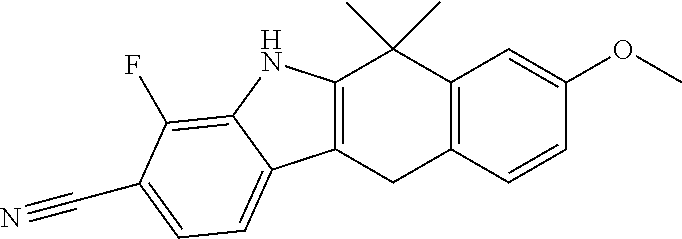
C12=C(CC3=C(C1(C)C)C=C(OC)C=C3)C1=CC=C(C#N)C(F)=C1N2
